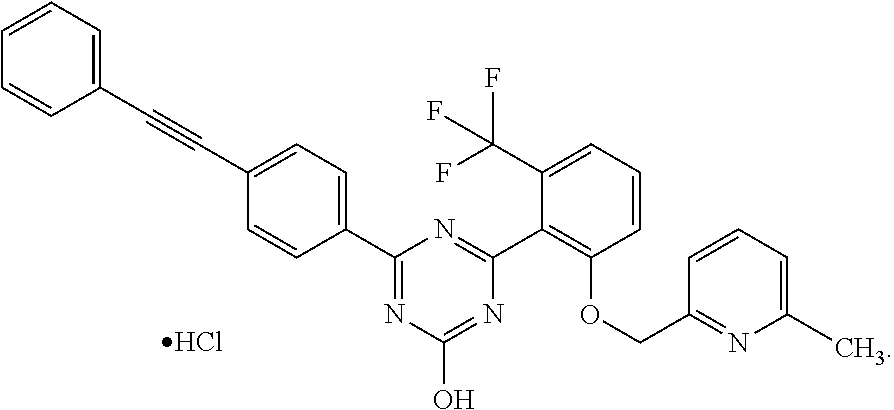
C1(C#CC2=CC=C(C3=NC(O)=NC(C4=C(OCC5=NC(C)=CC=C5)C=CC=C4C(F)(F)F)=N3)C=C2)=CC=CC=C1.Cl
